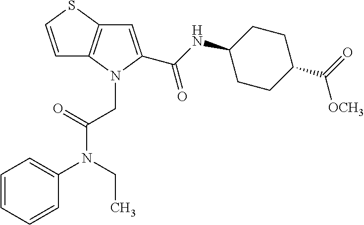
C1=CC=CC(N(CC)C(=O)CN2C3=C(SC=C3)C=C2C(NC2CCC(C([OCH3])=O)CC2)=O)=C1
